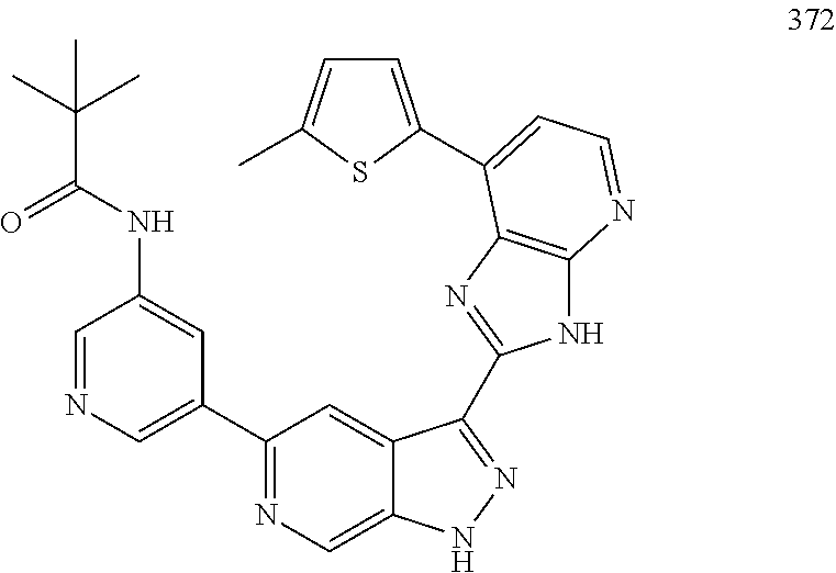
C1=NC=C(C2=NC=C3C(=C2)C(C2=NC4=C(N2)N=CC=C4C2=CC=C(C)S2)=NN3)C=C1NC(C(C)(C)C)=O
